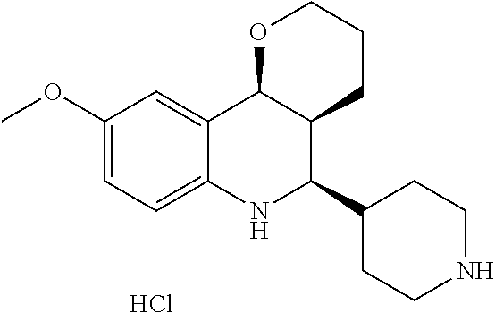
Cl.C12=CC(OC)=CC=C1NC(C1CCNCC1)C1C2OCCC1
